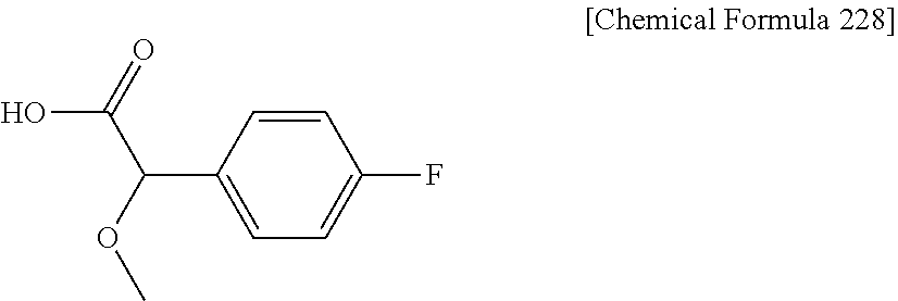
C1=CC(C(C(O)=O)OC)=CC=C1F
